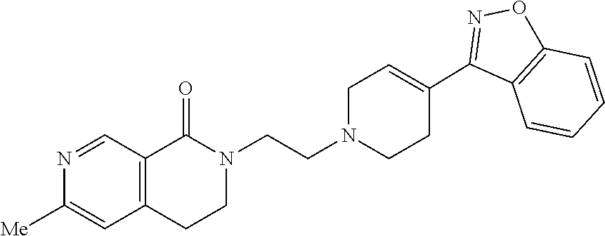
N1=CC2=C(C=C1[Me])CCN(CCN1CCC(C3=NOC4=C3C=CC=C4)=CC1)C2=O
